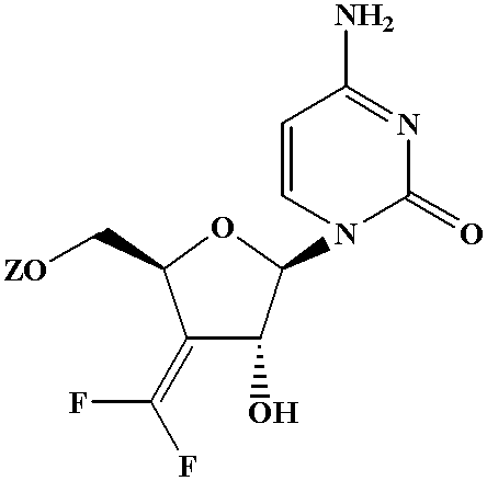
C1(=O)N=C(N)C=CN1C1C(O)C(=C(F)F)C(C[ZO])O1
